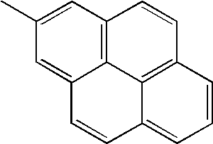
C1=C(C)C=C2C3=C1C=CC1=C3C(=CC=C1)C=C2
